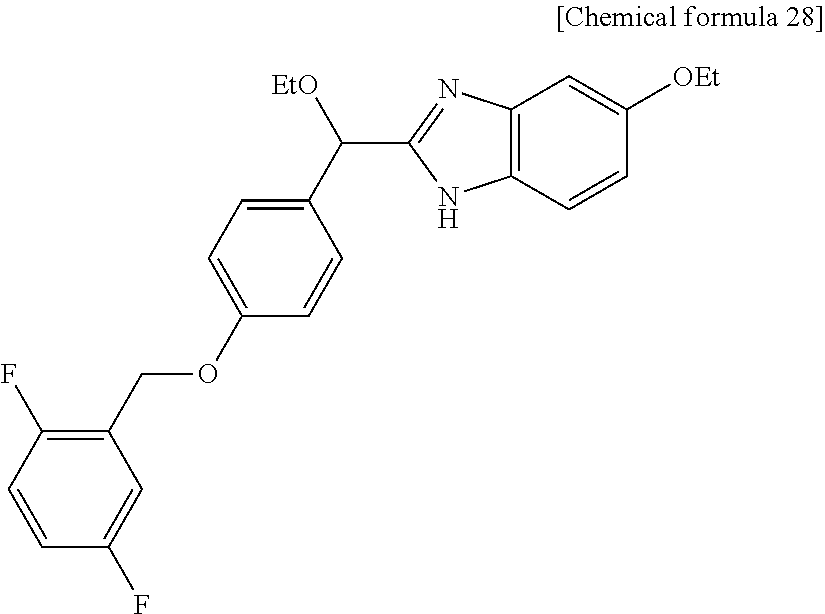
C1(COC2=CC=C(C([EtO])C3=NC4=C(N3)C=CC([OEt])=C4)C=C2)=C(F)C=CC(F)=C1
